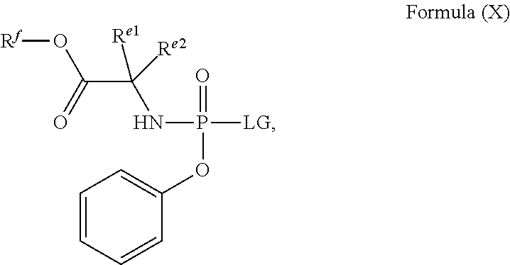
C1=CC=CC(OP(=O)([LG])NC(C(O[Rf])=O)([Re2])[Re1])=C1
